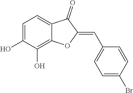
C1=C(O)C(O)=C2C(=C1)C(=O)C(=CC1=CC=C(Br)C=C1)O2
